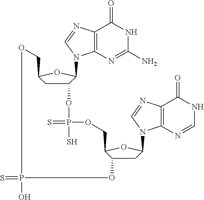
C12=C(N=C(N)NC1=O)N(C1C3CC(O1)COP(=S)(O)OC1CC(N4C5=C(C(=O)NC=N5)N=C4)OC1COP(=S)(S)O3)C=N2
